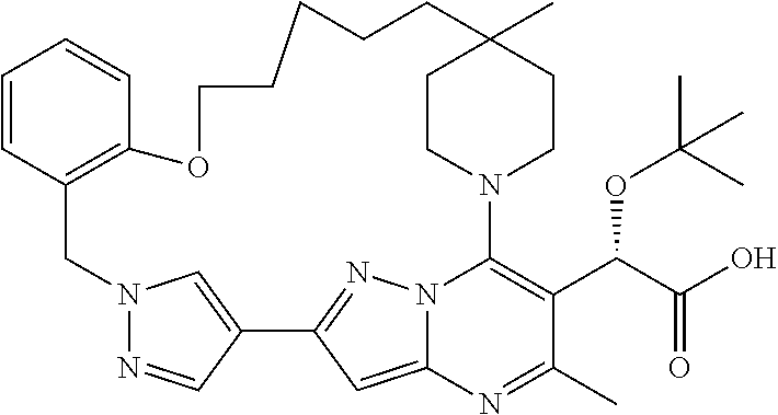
C1=CC2=C(C=C1)OCCCCCC1(C)CCN(C3=C(C(C(O)=O)OC(C)(C)C)C(C)=NC4=CC(=NN43)C3=CN(C2)N=C3)CC1
